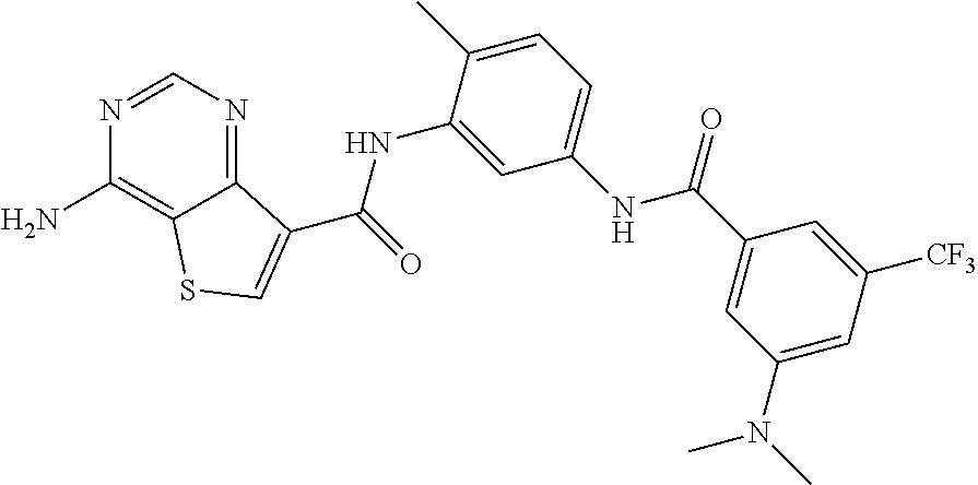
C1=NC(N)=C2C(=N1)C(C(NC1=CC(NC(C3=CC(N(C)C)=CC([CF3])=C3)=O)=CC=C1C)=O)=CS2
